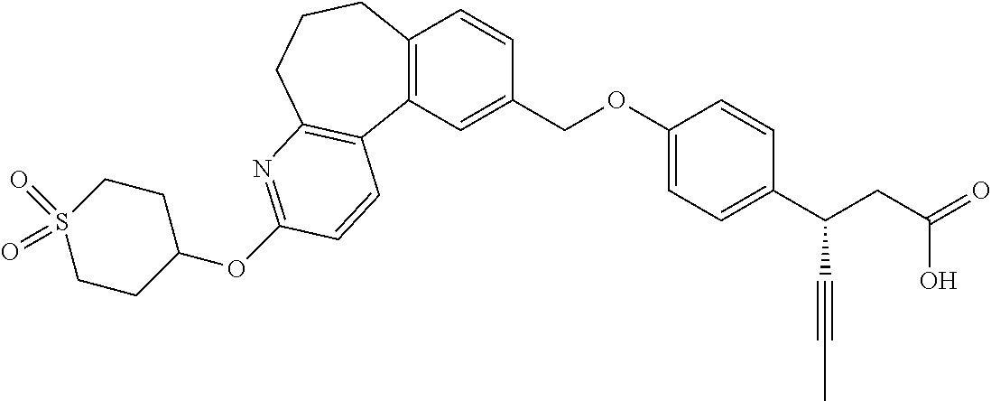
O(C1=NC2=C(C3=C(C=CC(COC4=CC=C(C(CC(=O)O)C#CC)C=C4)=C3)CCC2)C=C1)C1CCS(=O)(=O)CC1
